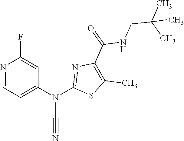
N1=CC=C(N(C2=NC(C(NCC(C)(C)C)=O)=C(C)S2)C#N)C=C1F
